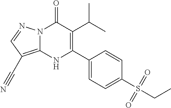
N12C(=C(C#N)C=N1)NC(C1=CC=C(S(CC)(=O)=O)C=C1)=C(C(C)C)C2=O
